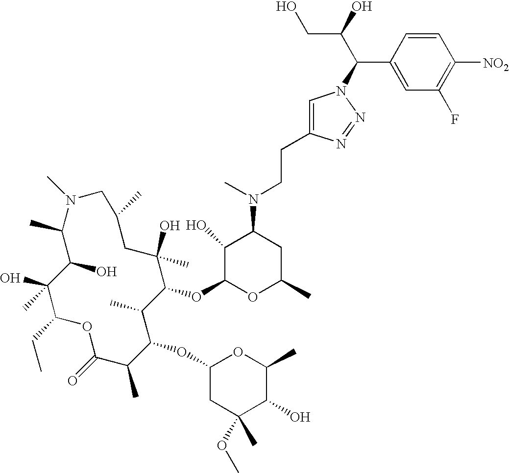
OC1C(C)N(C)CC(C)CC(O)(C)C(OC2OC(C)CC(N(C)CCC3=CN(C(C(O)CO)C4=CC(F)=C([NO2])C=C4)N=N3)C2O)C(C)C(OC2CC(C)(OC)C(O)C(C)O2)C(C)C(=O)OC(CC)C1(O)C
